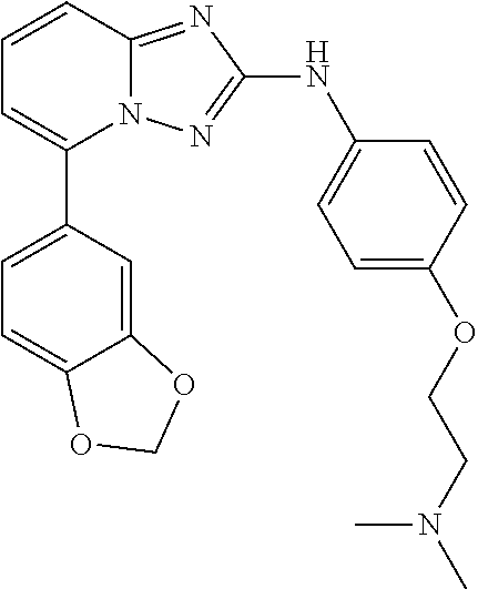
N12C(=NC(NC3=CC=C(OCCN(C)C)C=C3)=N1)C=CC=C2C1=CC=C2C(=C1)OCO2
